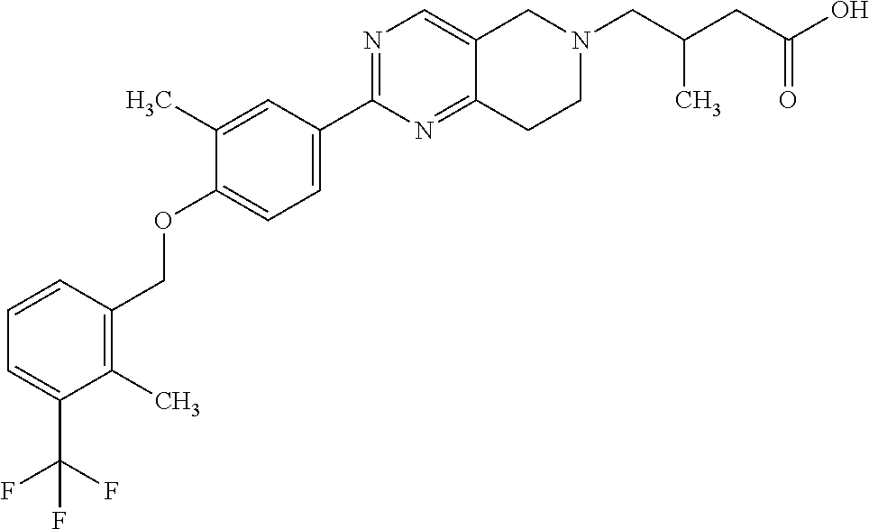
C1=CC(COC2=CC=C(C3=NC=C4C(=N3)CCN(CC(C)CC(=O)O)C4)C=C2C)=C(C)C(C(F)(F)F)=C1
